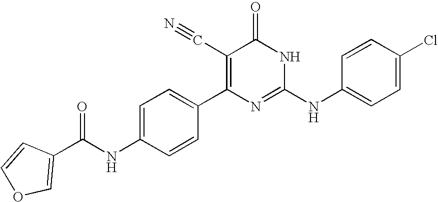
C1=CC(C2=C(C#N)C(=O)NC(NC3=CC=C(Cl)C=C3)=N2)=CC=C1NC(=O)C1=COC=C1
